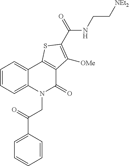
C(NC(C1=C([OMe])C2=C(C3=CC=CC=C3N(CC(C3=CC=CC=C3)=O)C2=O)S1)=O)C[NEt2]
